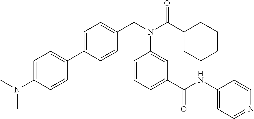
C1(C2=CC=C(CN(C(C3CCCCC3)=O)C3=CC(C(=O)NC4=CC=NC=C4)=CC=C3)C=C2)=CC=C(N(C)C)C=C1
